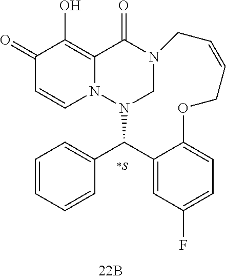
N12CN(C(C3=CC=CC=C3)C3=CC(F)=CC=C3OCC=CC1)N1C=CC(=O)C(O)=C1C2=O
